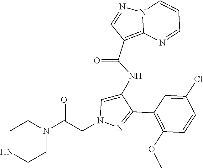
C1(C2=NN(CC(N3CCNCC3)=O)C=C2NC(C2=C3N(N=C2)C=CC=N3)=O)=C(OC)C=CC(Cl)=C1
